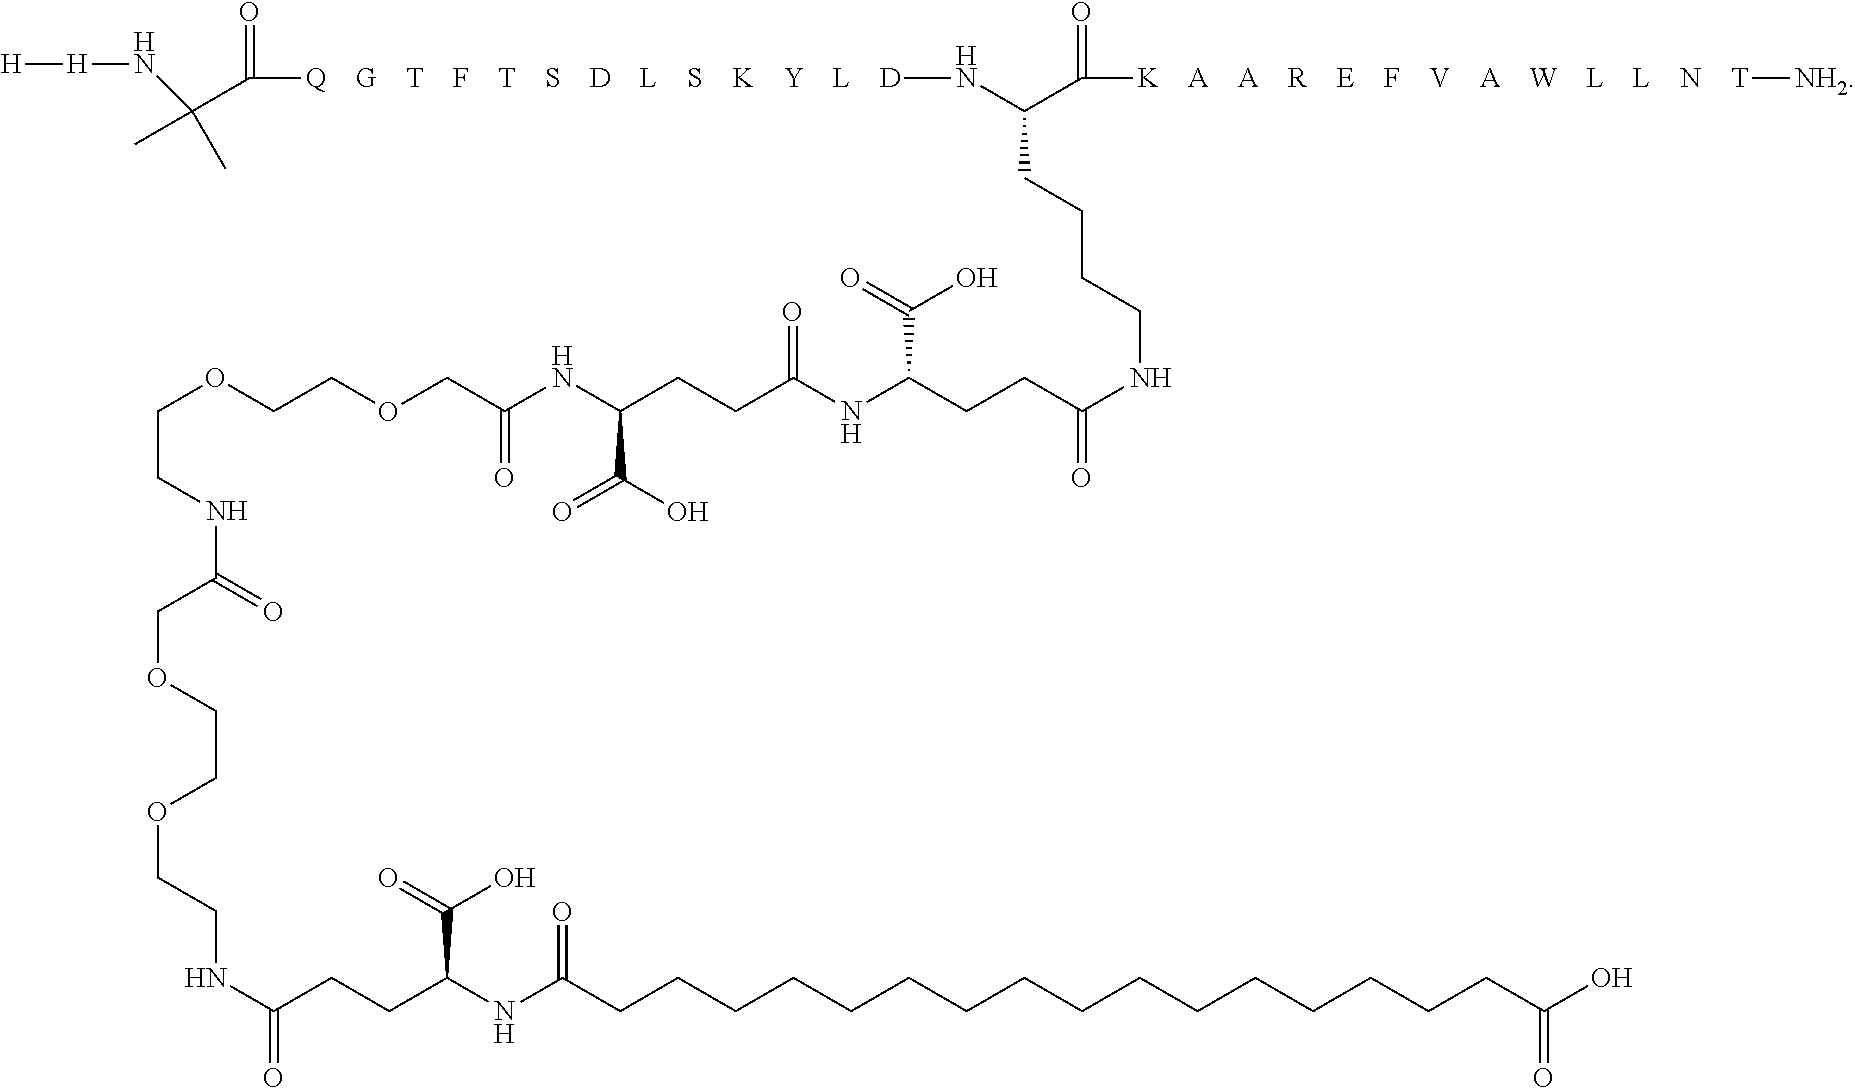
[H][H]NC(C)(C(=O)[Q    G    T    F    T    S    D    L    S    K    Y    L    D]NC(C([K    A    A    R    E    F    V    A    W    L    L    N    T][NH2])=O)CCCCNC(=O)CCC(NC(CCC(NC(COCCOCCNC(COCCOCCNC(CCC(NC(CCCCCCCCCCCCCCCCC(O)=O)=O)C(=O)O)=O)=O)=O)C(O)=O)=O)C(=O)O)C
